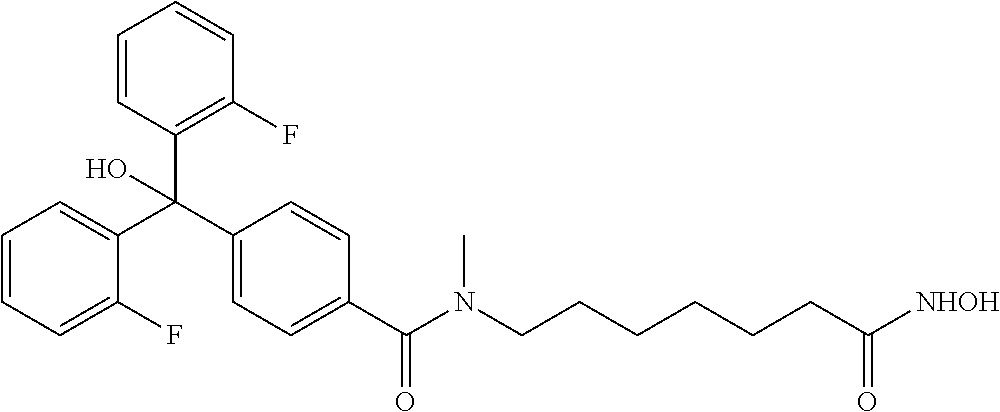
C1(C(C2=CC=CC=C2F)(C2=C(F)C=CC=C2)O)=CC=C(C(=O)N(CCCCCCC([NHOH])=O)C)C=C1
